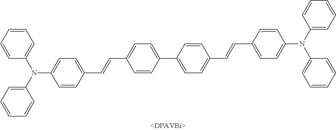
C1=C(N(C2=CC=CC=C2)C2=CC=C(C=CC3=CC=C(C4=CC=C(C=CC5=CC=C(N(C6=CC=CC=C6)C6=CC=CC=C6)C=C5)C=C4)C=C3)C=C2)C=CC=C1
